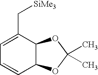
C1=CC2C(C(C[SiMe3])=C1)OC(C)(C)O2
